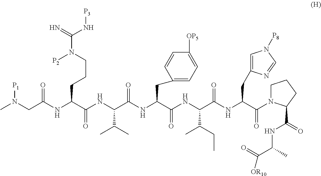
C(NC(C(NC(C(=O)N1CCCC1C(NC(C)C([OR10])=O)=O)CC1=CN([P8])C=N1)=O)C(CC)C)(=O)C(CC1=CC=C([OP5])C=C1)NC(C(NC(C(NC(CN(C)[P1])=O)CCCN(C(=N)N[P3])[P2])=O)C(C)C)=O
